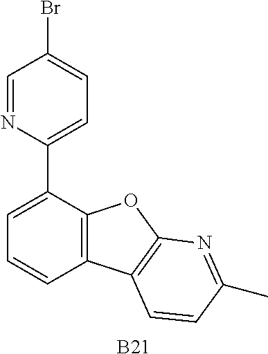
C12=C(C(C3=CC=C(Br)C=N3)=CC=C1)OC1=C2C=CC(C)=N1.[B21]
